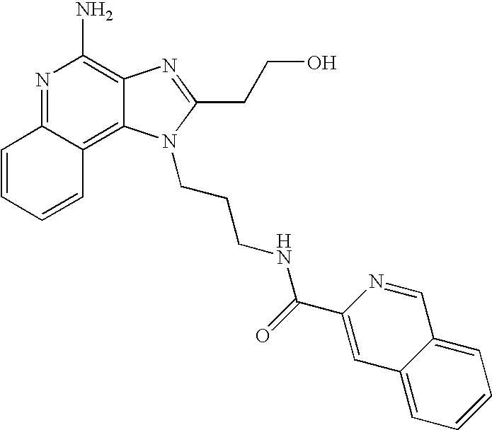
C1=CC=CC2=C3C(=C(N)N=C12)N=C(CCO)N3CCCNC(C1=CC2=CC=CC=C2C=N1)=O
